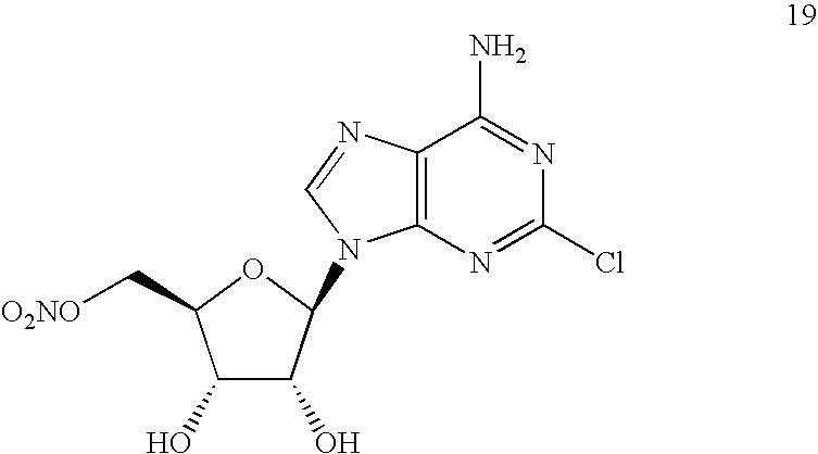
C1(O)C(O)C(N2C3=C(N=C2)C(N)=NC(Cl)=N3)OC1C[O2NO]
